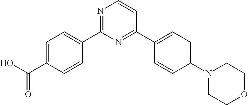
C1=C(C(O)=O)C=CC(C2=NC=CC(C3=CC=C(N4CCOCC4)C=C3)=N2)=C1
